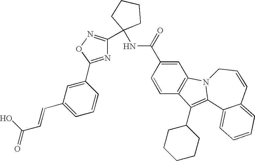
C1=C(C(NC2(C3=NOC(C4=CC(C=CC(O)=O)=CC=C4)=N3)CCCC2)=O)C=CC2=C1N1C(=C2C2CCCCC2)C2=CC=CC=C2C=CC1
